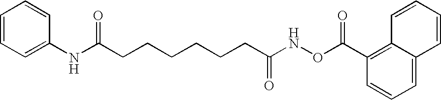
N(C(CCCCCCC(NOC(C1=C2C=CC=CC2=CC=C1)=O)=O)=O)C1=CC=CC=C1
